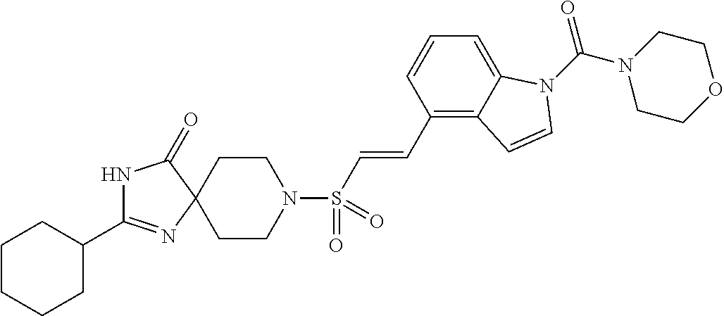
C1CN(S(C=CC2=C3C(=CC=C2)N(C(N2CCOCC2)=O)C=C3)(=O)=O)CCC12N=C(C1CCCCC1)NC2=O
